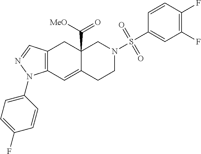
C12(C([MeO])=O)C(=CC3=C(C1)C=NN3C1=CC=C(F)C=C1)CCN(S(C1=CC(F)=C(F)C=C1)(=O)=O)C2
